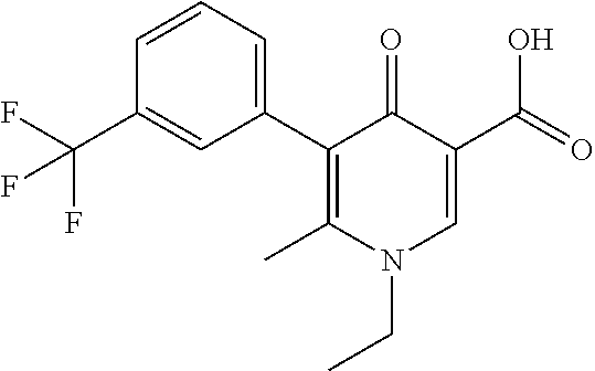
C1(C2=CC=CC(C(F)(F)F)=C2)=C(C)N(CC)C=C(C(=O)O)C1=O
